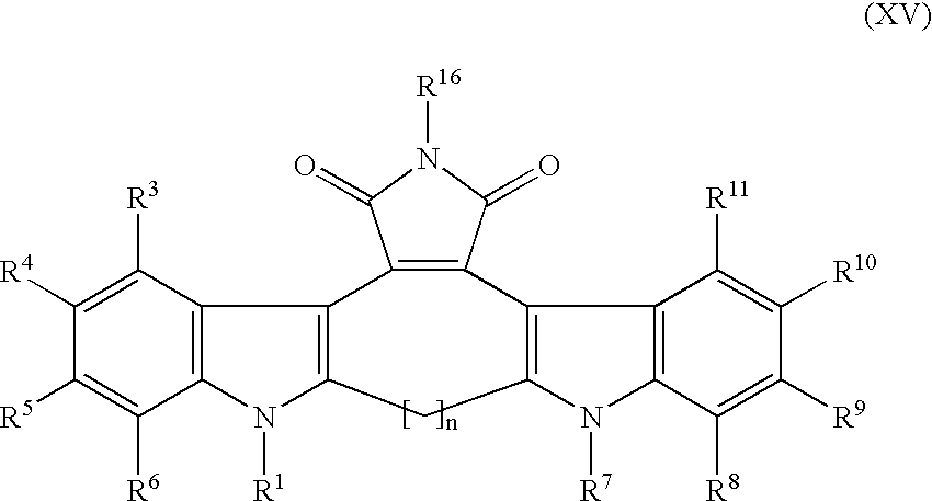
C12=C(N([R1])C3=C1C1=C(C(=O)N([R16])C1=O)C1=C(N([R7])C4=C1C([R11])=C([R10])C([R9])=C4[R8])C3)C([R6])=C([R5])C([R4])=C2[R3]
